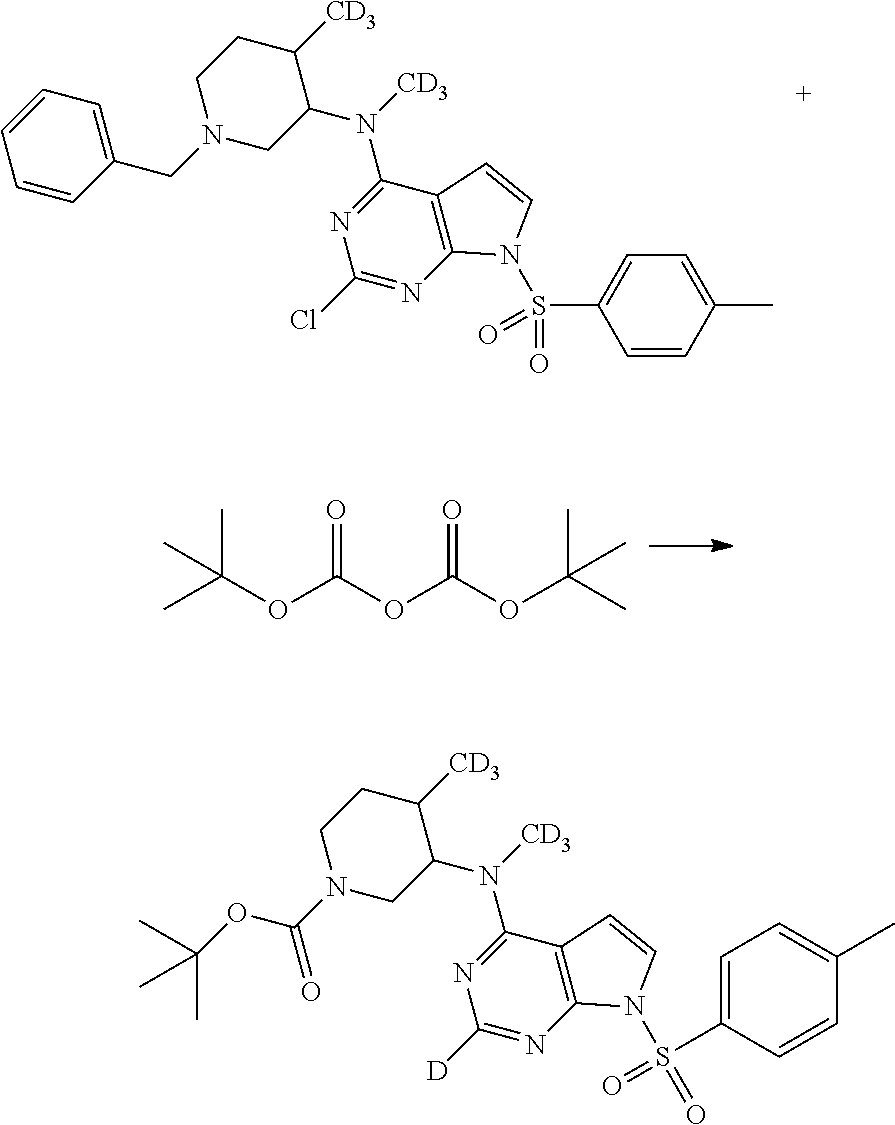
C1=CC=CC(CN2CCC([CD3])C(N([CD3])C3=NC(Cl)=NC4=C3C=CN4S(=O)(C3=CC=C(C)C=C3)=O)C2)=C1.C(OC(OC(OC(C)(C)C)=O)=O)(C)(C)C.C(OC(N1CCC([CD3])C(N([CD3])C2=NC([D])=NC3=C2C=CN3S(=O)(=O)C2=CC=C(C)C=C2)C1)=O)(C)(C)C
